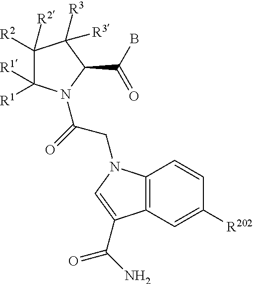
C1([R2])([R2])C([R1])([R1])N(C(=O)CN2C3=C(C=C([R202])C=C3)C(C(=O)N)=C2)C(C(B)=O)C1([R3])[R3]
